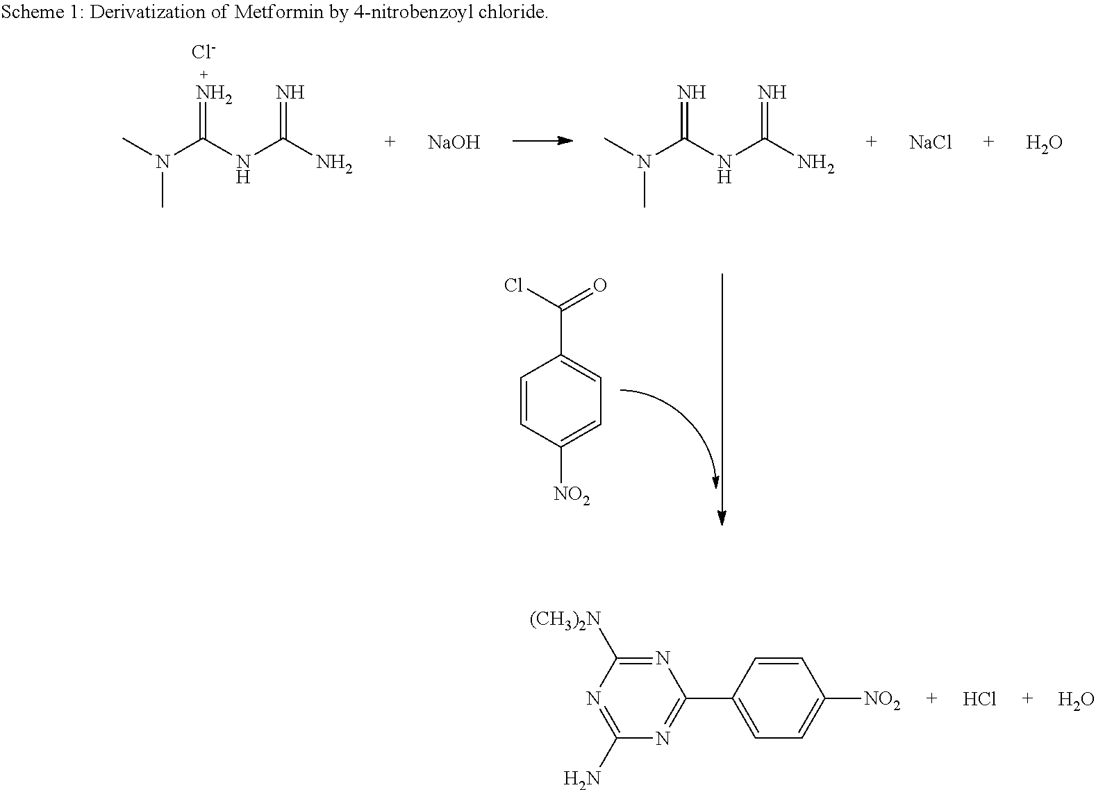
CN(C(NC(N)=N)=N)C.C1=CC([NO2])=CC=C1C(Cl)=O.[NaOH].CN(C(NC(N)=N)=N)C.[NaCl].O.N1=C([(CH3)2N])N=C(N)N=C1C1=CC=C([NO2])C=C1.Cl.O
